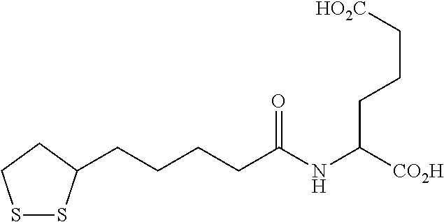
S1SC(CCCCC(NC([CO2H])CCC[HO2C])=O)CC1
